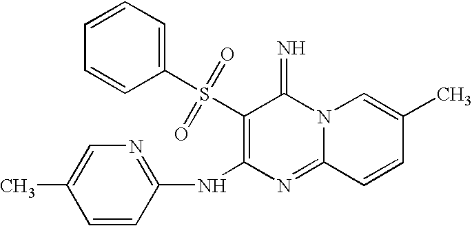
C1=CC(S(C2=C(NC3=NC=C(C)C=C3)N=C3N(C2=N)C=C(C)C=C3)(=O)=O)=CC=C1
